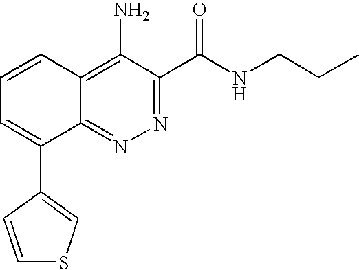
N1=C(C(NCCC)=O)C(N)=C2C(=N1)C(C1=CSC=C1)=CC=C2
